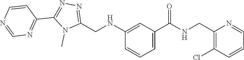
N1(C)C(CNC2=CC(C(=O)NCC3=C(Cl)C=CC=N3)=CC=C2)=NN=C1C1=NC=NC=C1
